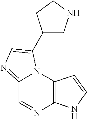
C12=NC=C(C3CNCC3)N1C1=C(N=C2)NC=C1
